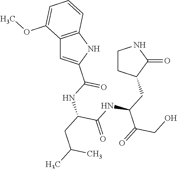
C1CC(CC(C(=O)CO)NC(C(CC(C)C)NC(C2=CC3=C(N2)C=CC=C3OC)=O)=O)C(=O)N1
